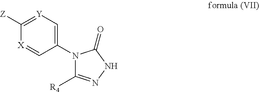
[Z]C1=[Y]C=C(N2C([R4])=NNC2=O)C=[X]1
